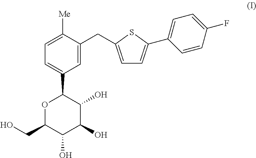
O1C(CO)C(O)C(O)C(O)C1C1=CC=C([Me])C(CC2=CC=C(C3=CC=C(F)C=C3)S2)=C1
